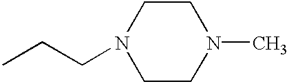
C1CN(C)CCN1CCC
